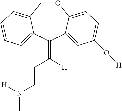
O1CC2=CC=CC=C2C(=C([H])CCN([H])C)C2=CC(O[H])=CC=C12
